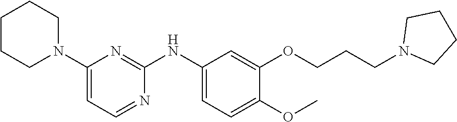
C1(N2CCCCC2)=CC=NC(NC2=CC=C(OC)C(OCCCN3CCCC3)=C2)=N1
